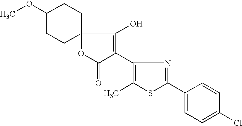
COC1CCC2(CC1)OC(=O)C(C1=C(C)SC(C3=CC=C(Cl)C=C3)=N1)=C2O
